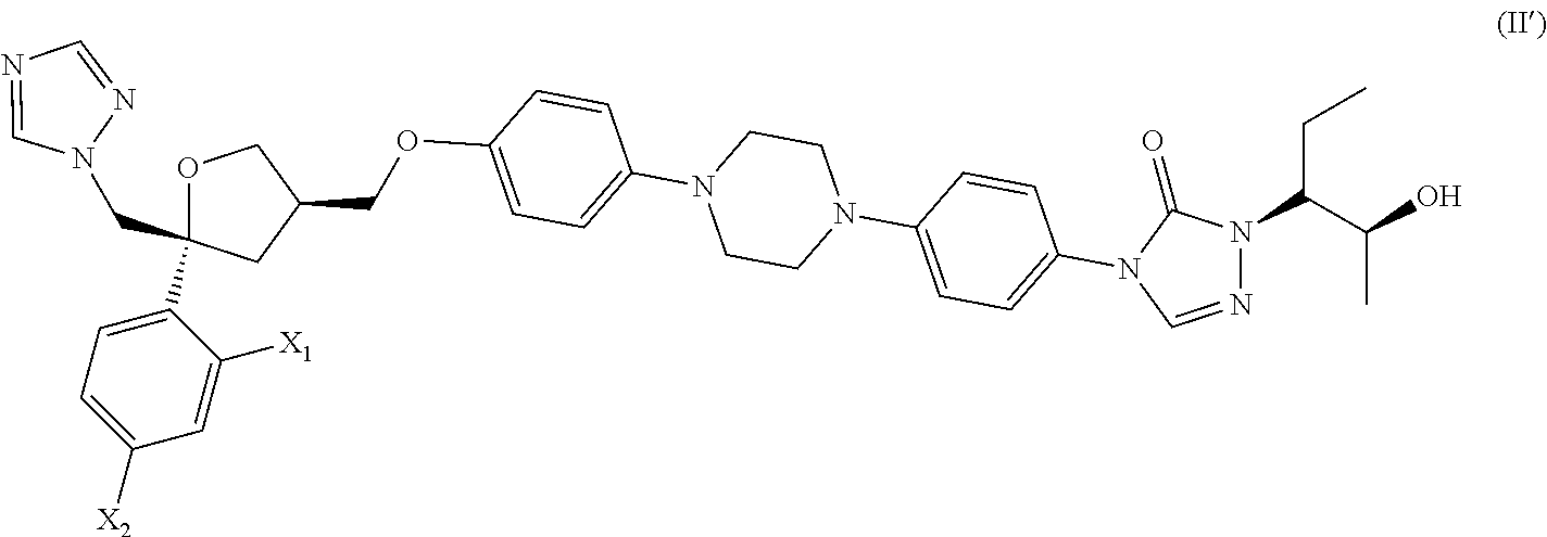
O1C(C2=CC=C([X2])C=C2[X1])(CN2N=CN=C2)CC(COC2=CC=C(N3CCN(C4=CC=C(N5C(=O)N(C(CC)C(O)C)N=C5)C=C4)CC3)C=C2)C1
